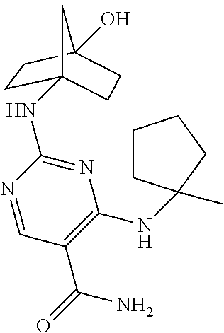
N1=CC(C(=O)N)=C(NC2(C)CCCC2)N=C1NC12CCC(O)(CC1)C2
